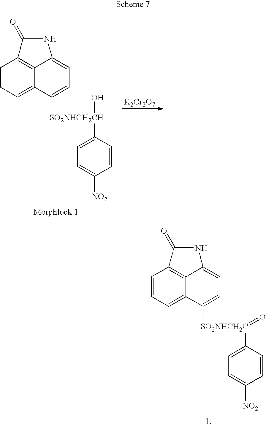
C1=CC=C2C3=C1C(=O)NC3=CC=C2[SO2NHCH2CH](O)C1=CC=C([NO2])C=C1.[K2Cr2O7].C1=CC=C2C3=C1C(=O)NC3=CC=C2[SO2NHCH2C](C1=CC=C([NO2])C=C1)=O
